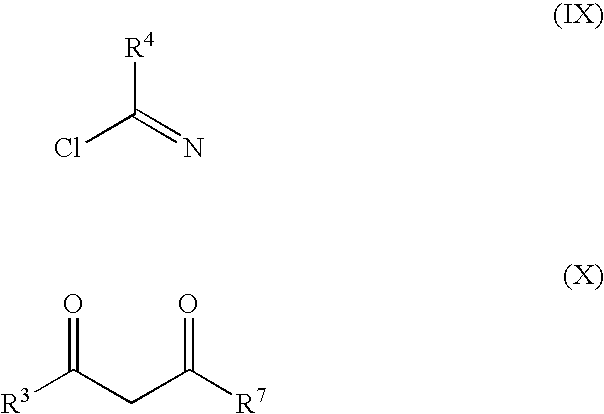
ClC(=N)[R4].[R3]C(CC([R7])=O)=O
